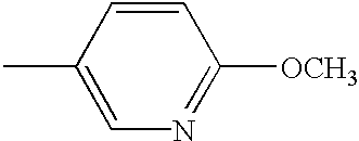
C1=C(C)C=CC([OCH3])=N1
